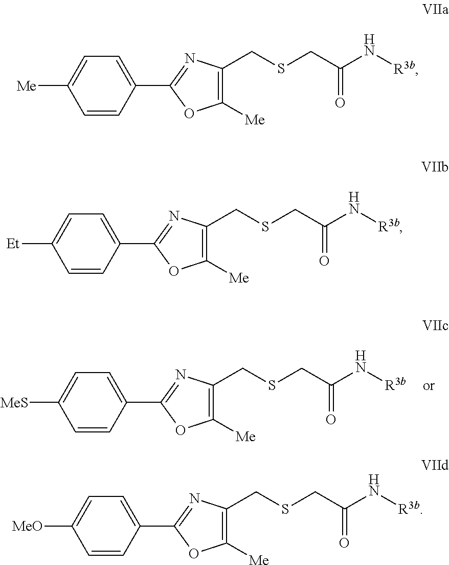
C1([Me])=C(CSCC(N[R3b])=O)N=C(C2=CC=C([MeS])C=C2)O1.C1([Me])=C(CSCC(N[R3b])=O)N=C(C2=CC=C([Me])C=C2)O1.C1([Me])=C(CSCC(N[R3b])=O)N=C(C2=CC=C([Et])C=C2)O1.C1([Me])=C(CSCC(N[R3b])=O)N=C(C2=CC=C([MeO])C=C2)O1
